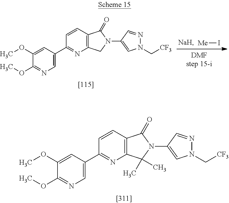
C1=CC2=C(N=C1C1=CN=C(OC)C(OC)=C1)C(C)(C)N(C1=CN(C[CF3])N=C1)C2=O.[Me]I.C1=CC2=C(N=C1C1=CN=C(OC)C(OC)=C1)CN(C1=CN(C[CF3])N=C1)C2=O
